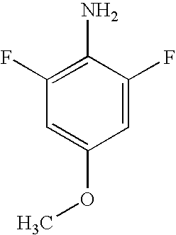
C1(F)=CC(OC)=CC(F)=C1N
